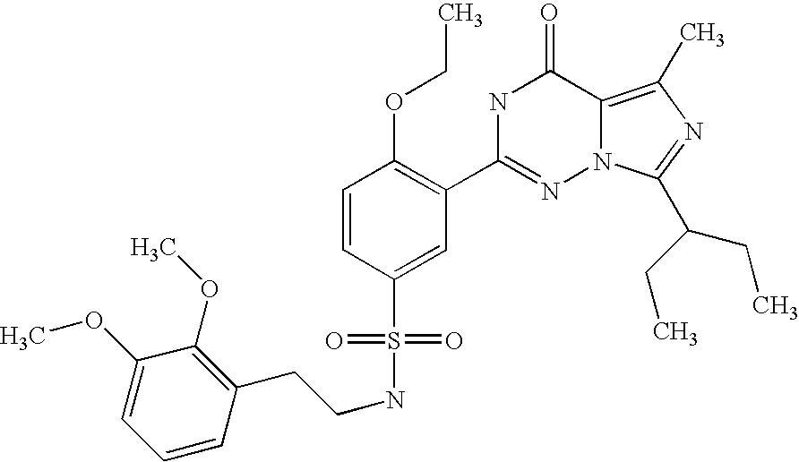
C1=CC(S(NCCC2=C(OC)C(OC)=CC=C2)(=O)=O)=CC(C2=NN3C(=C(C)N=C3C(CC)CC)C(=O)N2)=C1OCC
